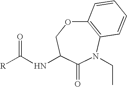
C12=C(N(CC)C(=O)C(NC([R])=O)CO1)C=CC=C2
